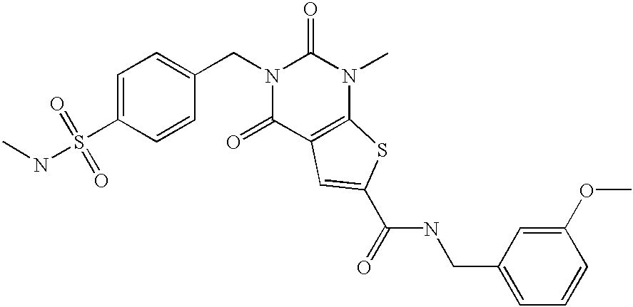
C(N1C(=O)N(C)C2=C(C1=O)C=C(C(NCC1=CC=CC(OC)=C1)=O)S2)C1=CC=C(S(=O)(=O)NC)C=C1
